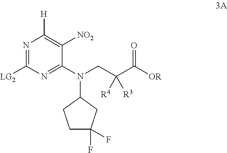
N1=C([LG2])N=C(N(CC(C([OR])=O)([R3])[R4])C2CCC(F)(F)C2)C([NO2])=C1[H]
